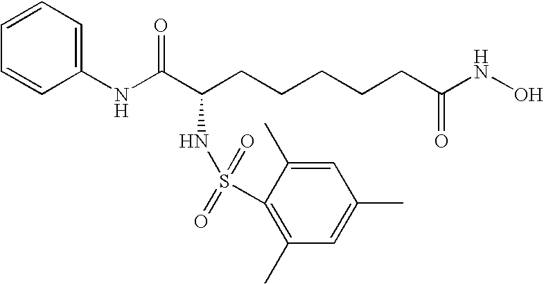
C1(NC(C(CCCCCC(NO)=O)NS(=O)(=O)C2=C(C)C=C(C)C=C2C)=O)=CC=CC=C1
